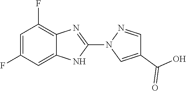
C1=C(F)C=C2C(=C1F)N=C(N1C=C(C(O)=O)C=N1)N2
